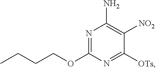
[OTs]C1=NC(OCCCC)=NC(N)=C1[NO2]
